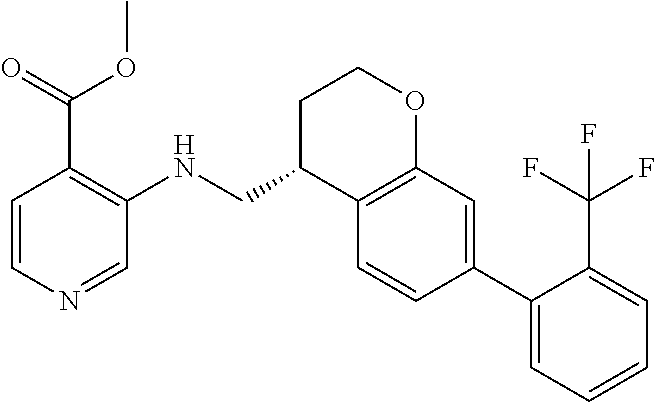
C1=CC(C2=CC=CC=C2C(F)(F)F)=CC2=C1C(CNC1=C(C(OC)=O)C=CN=C1)CCO2
